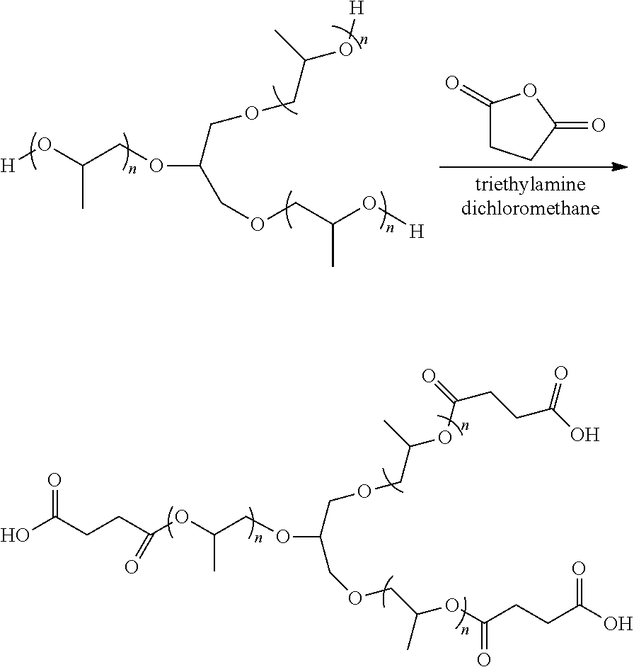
CC(OC(CCC(=O)O)=O)COC(COCC(OC(CCC(=O)O)=O)C)COCC(C)OC(=O)CCC(=O)O.CC(O[H])COC(COCC(O[H])C)COCC(C)O[H].C1(=O)OC(=O)CC1
